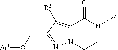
C12=C([R3])C(CO[Ar1])=NN1CCN([R2])C2=O
